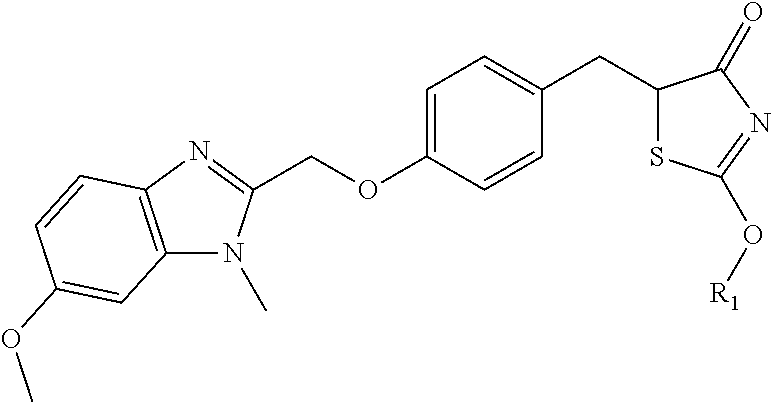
C1=CC(CC2SC(O[R1])=NC2=O)=CC=C1OCC1=NC2=C(N1C)C=C(OC)C=C2
